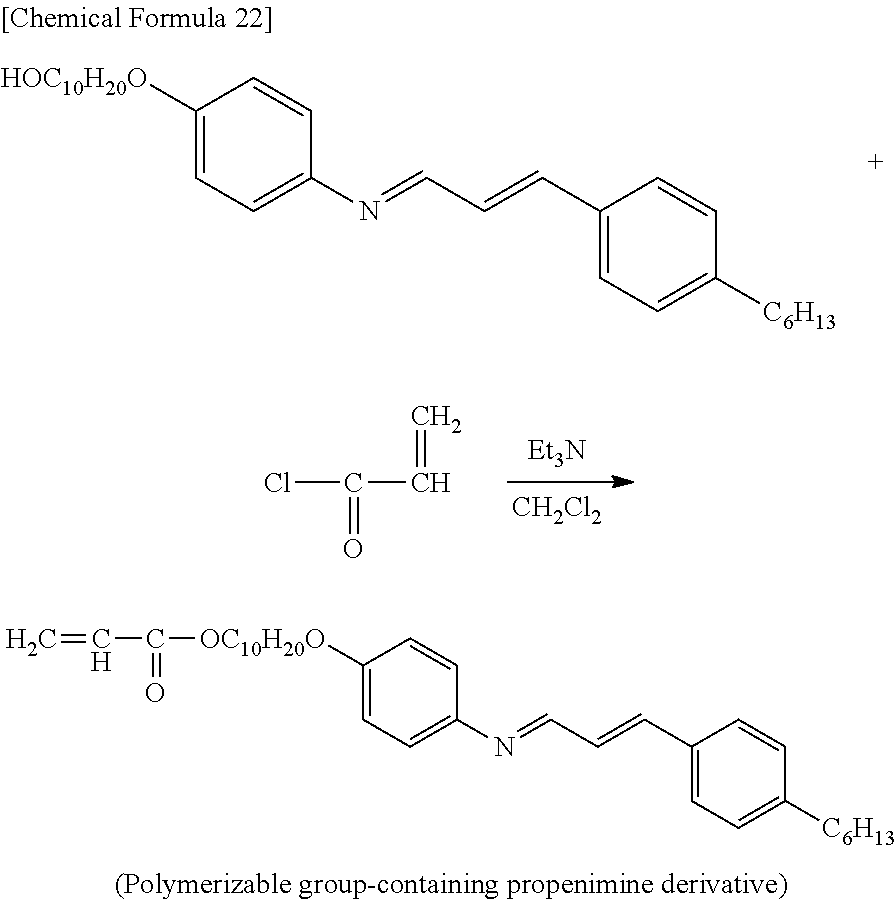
C1(C=CC=NC2=CC=C([HOC10H20O])C=C2)=CC=C([C6H13])C=C1.[Et3N].[CH2Cl2].ClC(C=C)=O.C1(C=CC=NC2=CC=C([OC10H20O]C(C=C)=O)C=C2)=CC=C([C6H13])C=C1
